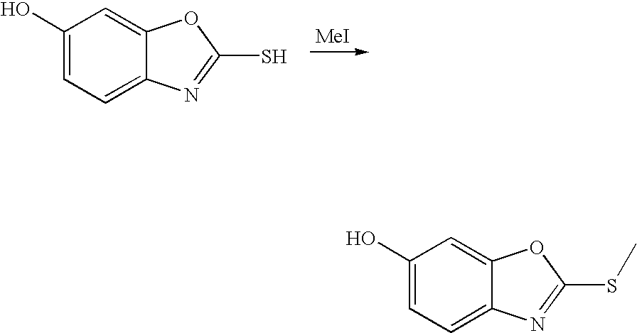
C1(O)=CC=C2C(=C1)OC(S)=N2.[MeI].C1(O)=CC=C2C(=C1)OC(SC)=N2
